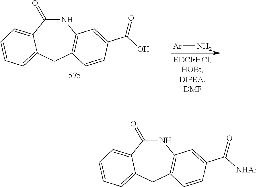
C1(=O)NC2=C(CC3=CC=CC=C13)C=CC(C([NHAr])=O)=C2.C1(=O)NC2=C(CC3=CC=CC=C13)C=CC(C(O)=O)=C2.[Ar]N
